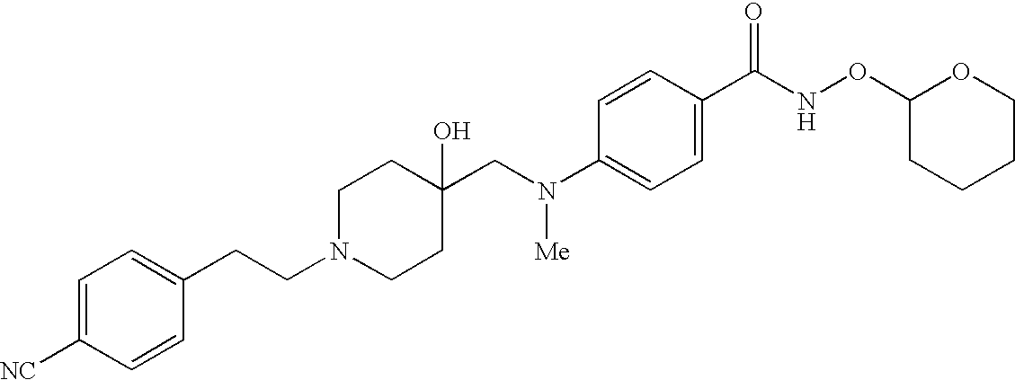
C1=C([NC])C=CC(CCN2CCC(CN(C3=CC=C(C(NOC4CCCCO4)=O)C=C3)[Me])(O)CC2)=C1
